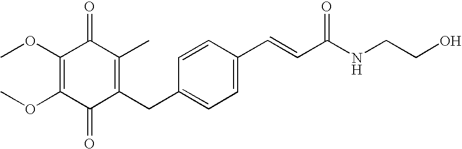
C1(=O)C(CC2=CC=C(C=CC(NCCO)=O)C=C2)=C(C)C(=O)C(OC)=C1OC
